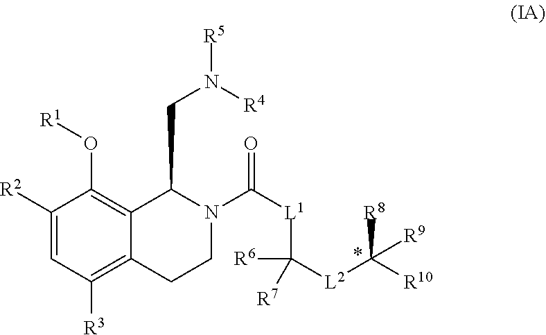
C1([R2])=CC([R3])=C2C(=C1O[R1])C(CN([R4])[R5])N(C([L1]C([R6])([R7])[L2]C([R10])([R8])[R9])=O)CC2
